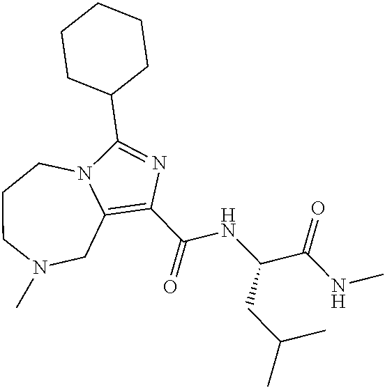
C1(C(NC(CC(C)C)C(=O)NC)=O)=C2CN(C)CCCN2C(C2CCCCC2)=N1
